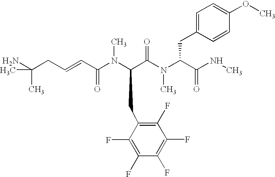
NC(CC=CC(N(C(C(N(C(C(NC)=O)CC1=CC=C(OC)C=C1)C)=O)CC1=C(F)C(F)=C(F)C(F)=C1F)C)=O)(C)C
